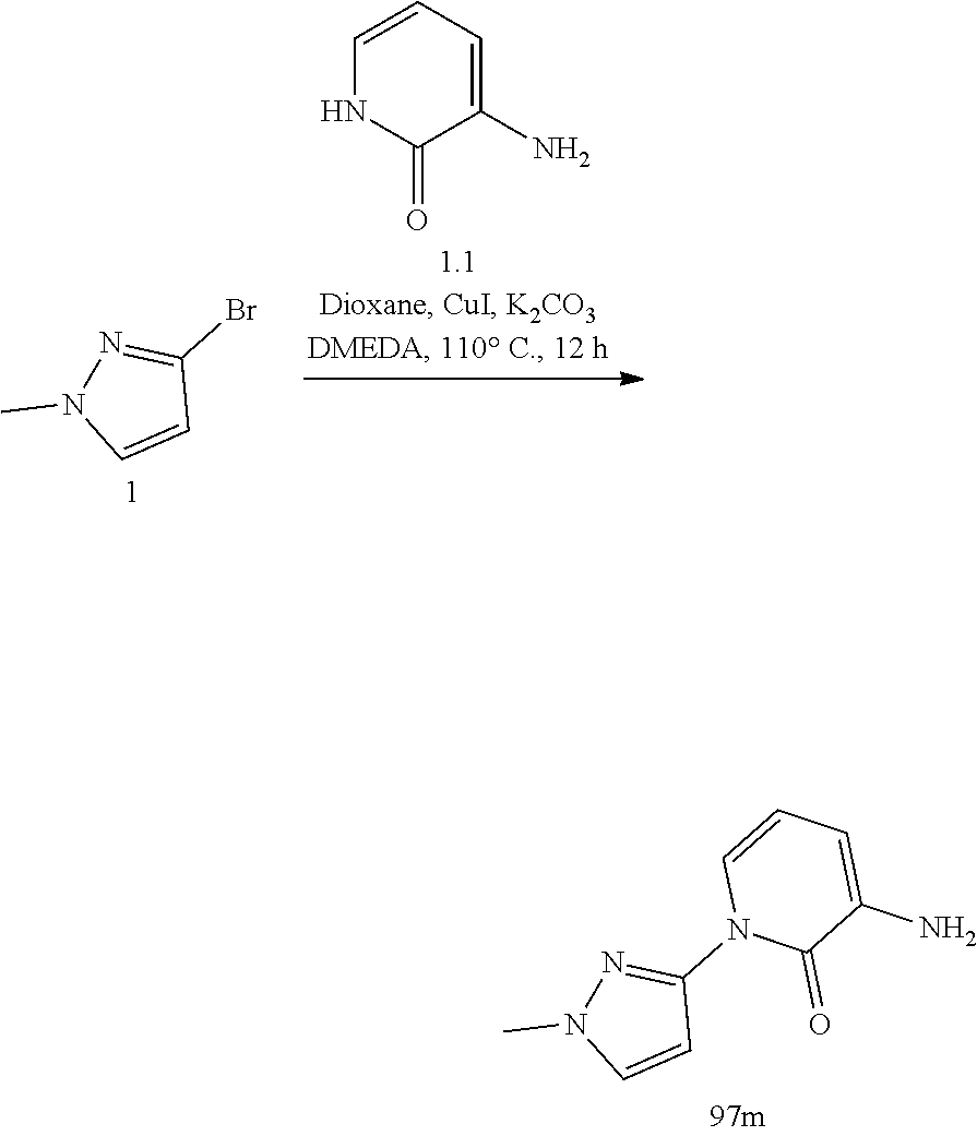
C1=CC=C(N)C(=O)N1.C1(Br)=NN(C)C=C1.C1(N2C(=O)C(N)=CC=C2)=NN(C)C=C1
